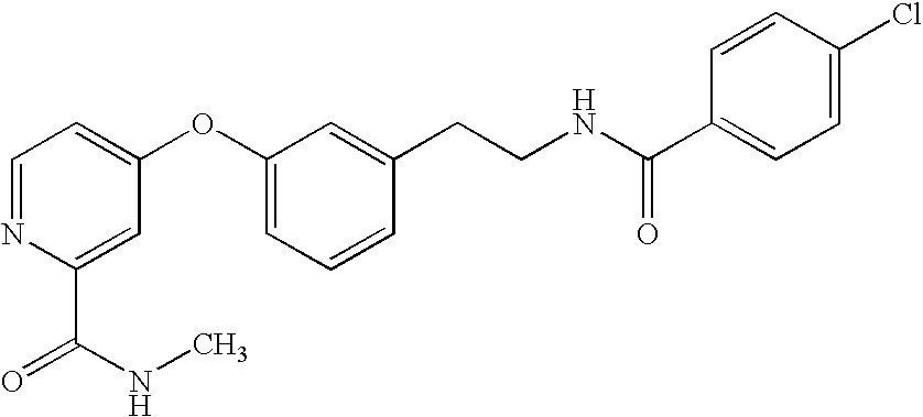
O=C(C1=CC(OC2=CC=CC(CCNC(C3=CC=C(Cl)C=C3)=O)=C2)=CC=N1)NC
